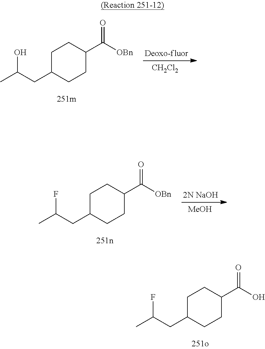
C1C(CC(C)O)CCC(C([OBn])=O)C1.[Deoxo-fluor].[CH2Cl2].C1C(CC(C)F)CCC(C([OBn])=O)C1.[2N NaOH].[MeOH].C1C(CC(C)F)CCC(C(O)=O)C1
